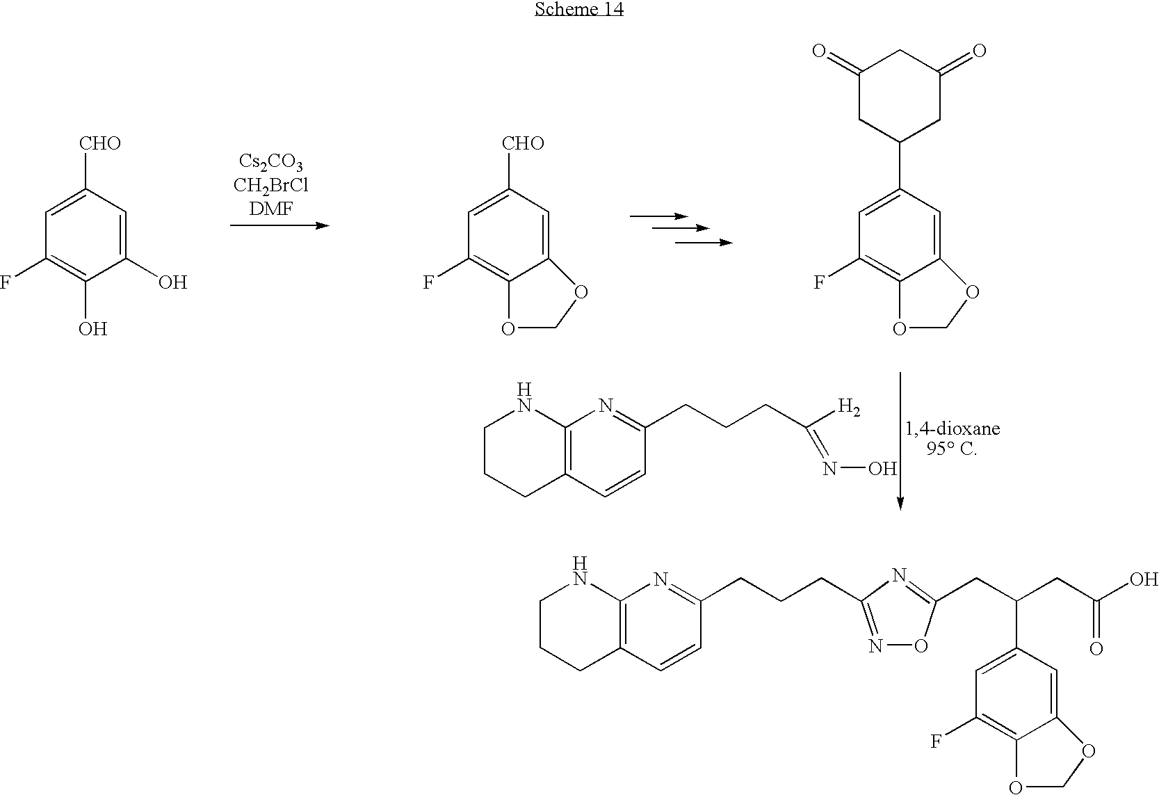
C1([CHO])=CC(F)=C(O)C(O)=C1.C1([CHO])=CC(F)=C2C(=C1)OCO2.C1(C2CC(=O)CC(=O)C2)=CC(F)=C2C(=C1)OCO2.C1CCC2=C(N1)N=C(CCCC([H2])=NO)C=C2.C1CCC2=C(N1)N=C(CCCC1=NOC(CC(CC(O)=O)C3=CC(F)=C4C(=C3)OCO4)=N1)C=C2
